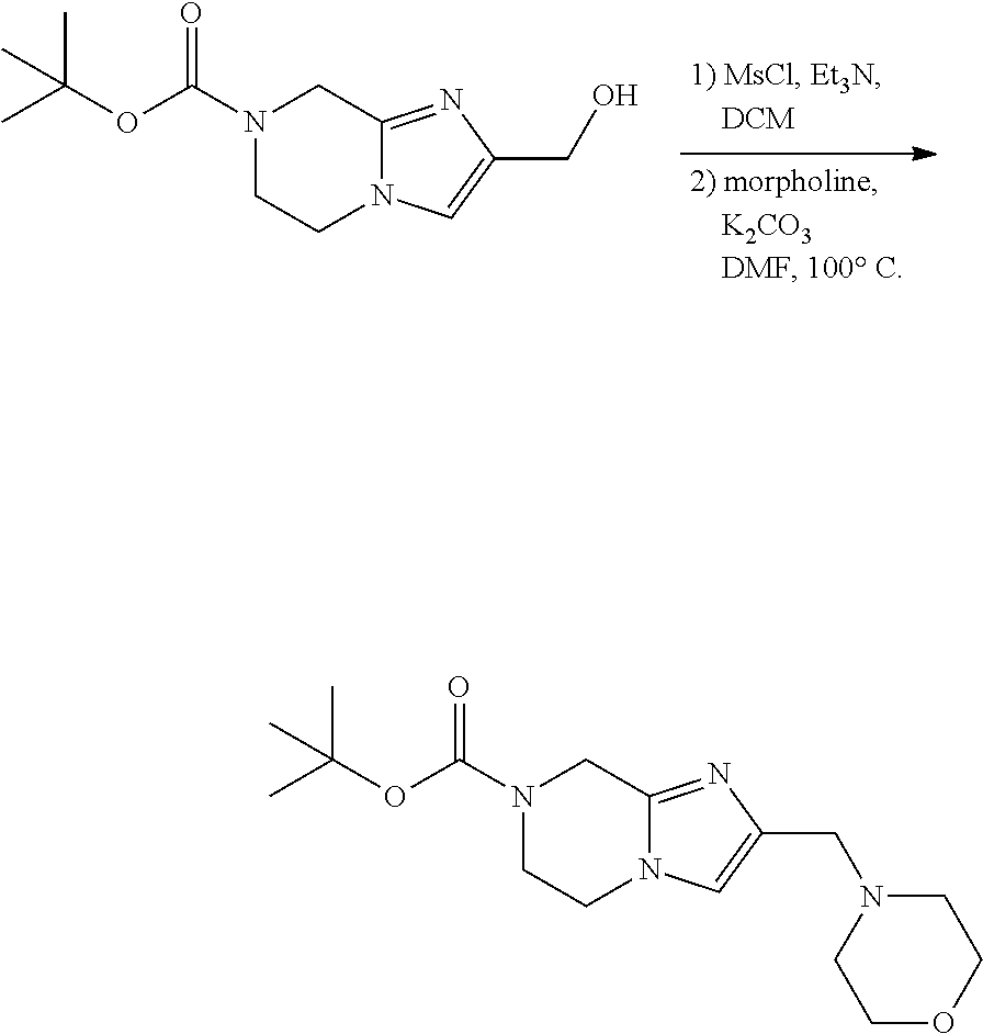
N1(C(=O)OC(C)(C)C)CC2=NC(CO)=CN2CC1.N1(C(=O)OC(C)(C)C)CC2=NC(CN3CCOCC3)=CN2CC1
